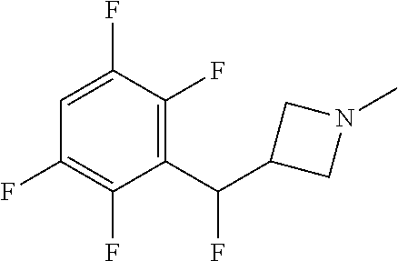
C1(C(C2CN(C)C2)F)=C(F)C(F)=CC(F)=C1F
